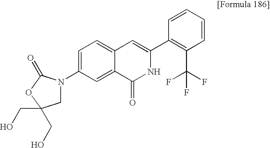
C1=C(N2CC(CO)(CO)OC2=O)C=C2C(=C1)C=C(C1=C(C(F)(F)F)C=CC=C1)NC2=O
